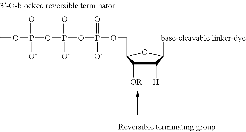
COP(=O)([O-])OP(=O)([O-])OP(=O)([O-])OCC1C([OR])C([H])C([base-cleavable linker-dye])O1
